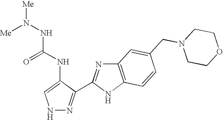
N1N=C(C2=NC3=C(N2)C=CC(CN2CCOCC2)=C3)C(NC(=O)NN([Me])[Me])=C1
